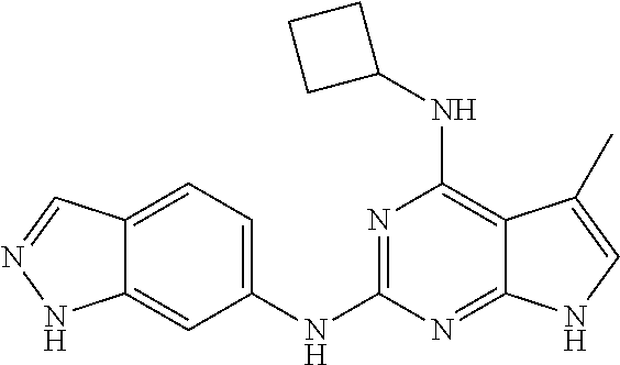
N(C1=C2C(=NC(NC3=CC=C4C(=C3)NN=C4)=N1)NC=C2C)C1CCC1
